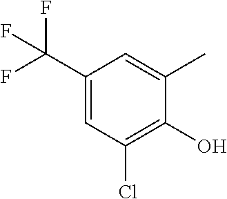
C1(C(F)(F)F)=CC(Cl)=C(O)C(C)=C1
